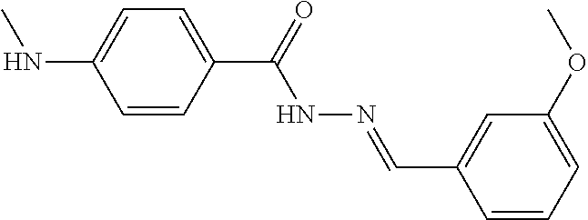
N(C)C1=CC=C(C(=O)NN=CC2=CC(OC)=CC=C2)C=C1
